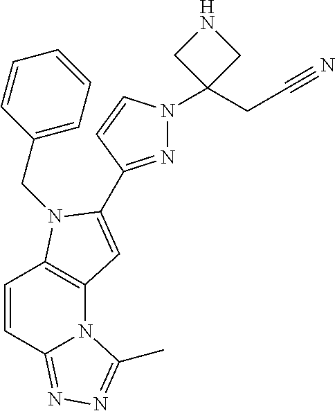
C1=CC2=NN=C(C)N2C2=C1N(CC1=CC=CC=C1)C(C1=NN(C3(CC#N)CNC3)C=C1)=C2
